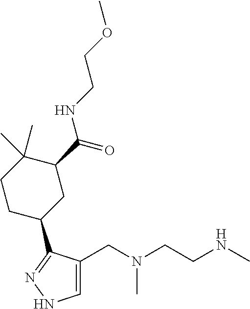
C1=C(CN(C)CCNC)C(C2CC(C(NCCOC)=O)C(C)(C)CC2)=NN1
